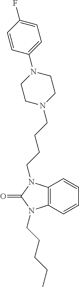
C1=CC2=C(C=C1)N(CCCCC)C(=O)N2CCCCN1CCN(C2=CC=C(F)C=C2)CC1
